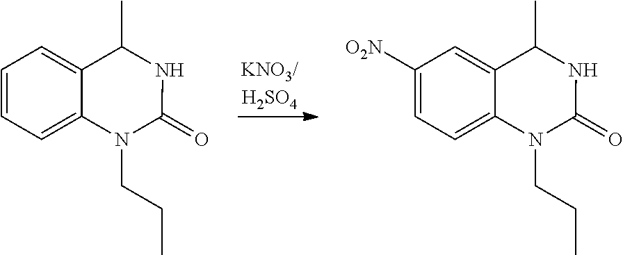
C1=CC=C2C(=C1)C(C)NC(=O)N2CCC.C1([O2N])=CC=C2C(=C1)C(C)NC(=O)N2CCC
